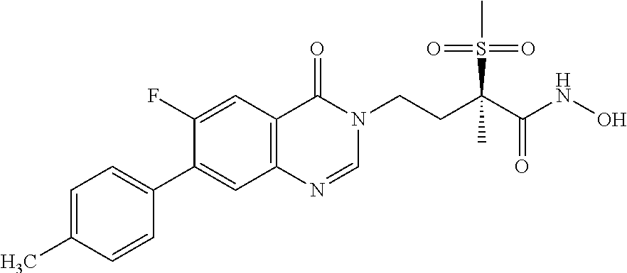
C1=C(C)C=CC(C2=CC3=C(C=C2F)C(=O)N(CCC(C(=O)NO)(S(C)(=O)=O)C)C=N3)=C1
